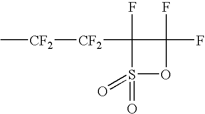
S1(=O)(=O)OC(F)(F)C1(F)[CF2][CF2]C
